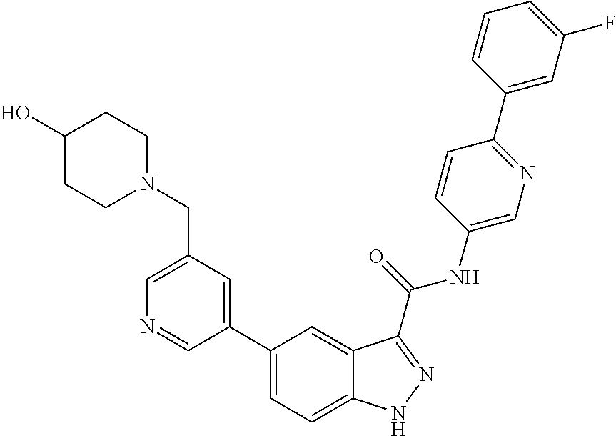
C1(CN2CCC(O)CC2)=CN=CC(C2=CC=C3C(=C2)C(C(NC2=CN=C(C4=CC(F)=CC=C4)C=C2)=O)=NN3)=C1
